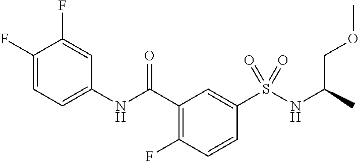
C1(C(NC2=CC=C(F)C(F)=C2)=O)=C(F)C=CC(S(NC(COC)C)(=O)=O)=C1
